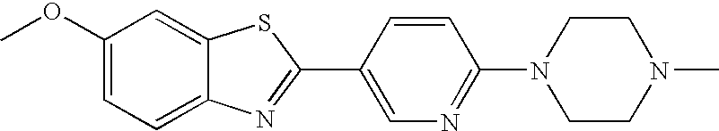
C1(OC)=CC=C2C(=C1)SC(C1=CN=C(N3CCN(C)CC3)C=C1)=N2
